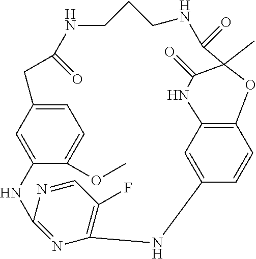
C12=CC(=CC=C1OC)CC(=O)NCCCNC(=O)C1(C)OC3=C(C=C(NC4=C(F)C=NC(=N4)N2)C=C3)NC1=O
